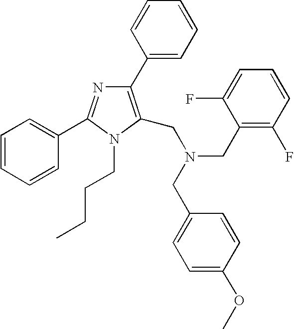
C1(C2=C(CN(CC3=C(F)C=CC=C3F)CC3=CC=C(OC)C=C3)N(CCCC)C(C3=CC=CC=C3)=N2)=CC=CC=C1
